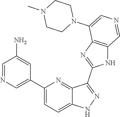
C1(C2=CN=CC(N)=C2)=CC=C2C(=N1)C(C1=NC3=C(N1)C=NC=C3N1CCN(C)CC1)=NN2
